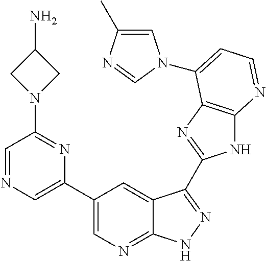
C1(C2=CN=CC(N3CC(N)C3)=N2)=CN=C2C(=C1)C(C1=NC3=C(N1)N=CC=C3N1C=C(C)N=C1)=NN2
